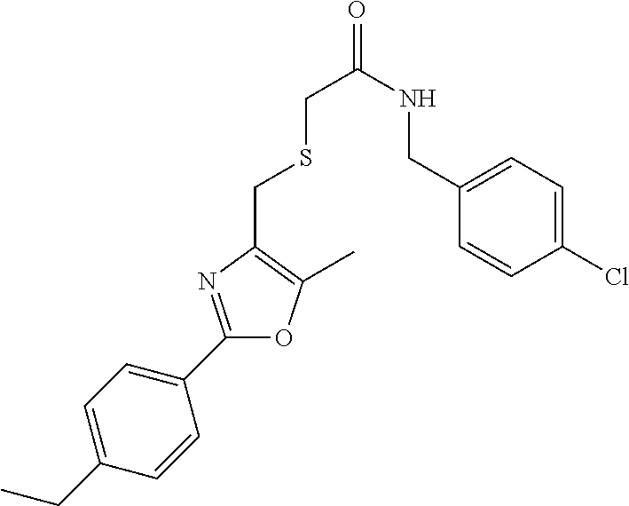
C1(C2=NC(CSCC(=O)NCC3=CC=C(Cl)C=C3)=C(C)O2)=CC=C(CC)C=C1
